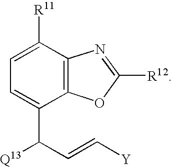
C1=C([R11])C2=C(C(C(C=C[Y])[Q13])=C1)OC([R12])=N2
